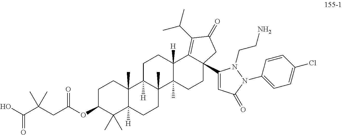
C1C(OC(CC(C(O)=O)(C)C)=O)C(C)(C)C2([H])C(C)(C1)C1([H])C(C)(CC2)C2(C)C([H])(CC1)C1=C(C(C)C)C(=O)CC1(C1=CC(=O)N(C3=CC=C(Cl)C=C3)N1CCN)CC2
